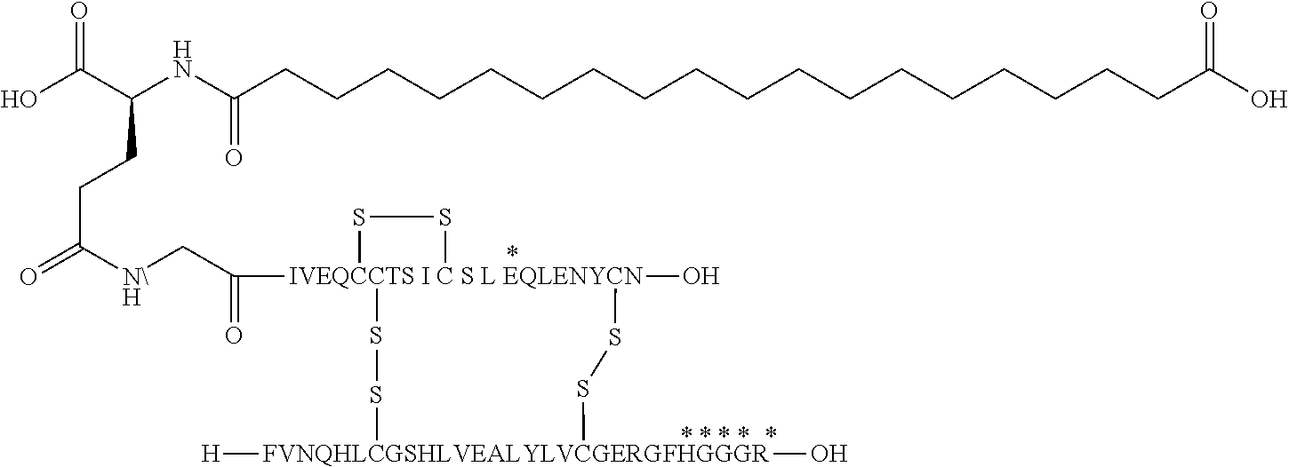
[IVEQCCTS I C S L EQLENYCN]12(C(C[N\H]C(=O)CCC(NC(=O)CCCCCCCCCCCCCCCCCCC(O)=O)C(O)=O)=O)(O)(SS[FVNQHLCGSHLVEALYLVCGERGFHGGGR]([H])(O)SS1)SS2
